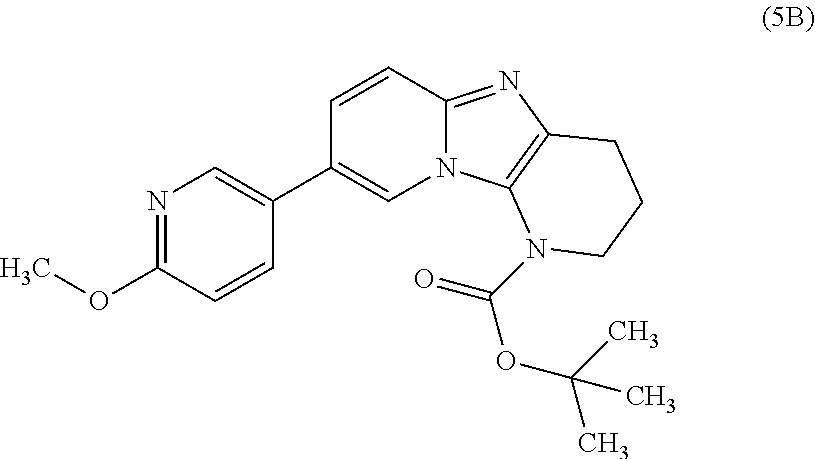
C1(C2=CN3C(=NC4=C3N(C(=O)OC(C)(C)C)CCC4)C=C2)=CN=C(OC)C=C1
